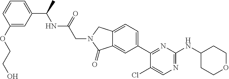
C1(Cl)=CN=C(NC2CCOCC2)N=C1C1=CC=C2C(=C1)C(=O)N(CC(=O)NC(C1=CC=CC(OCCO)=C1)C)C2
